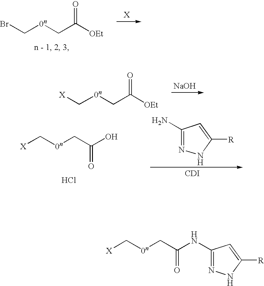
[X]C[0n]CC(NC1=NNC([R])=C1)=O.BrC[0n]CC([OEt])=O.[X]C[0n]CC([OEt])=O.[NaOH].[X]C[0n]CC(O)=O.Cl.C1(N)=NNC([R])=C1.[CDI]
